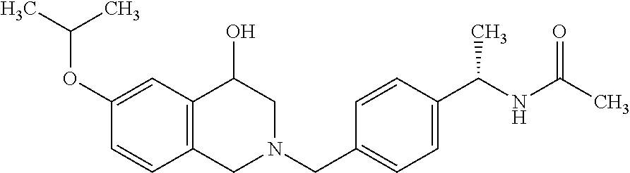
C1(OC(C)C)=CC2=C(C=C1)CN(CC1=CC=C(C(NC(C)=O)C)C=C1)CC2O
